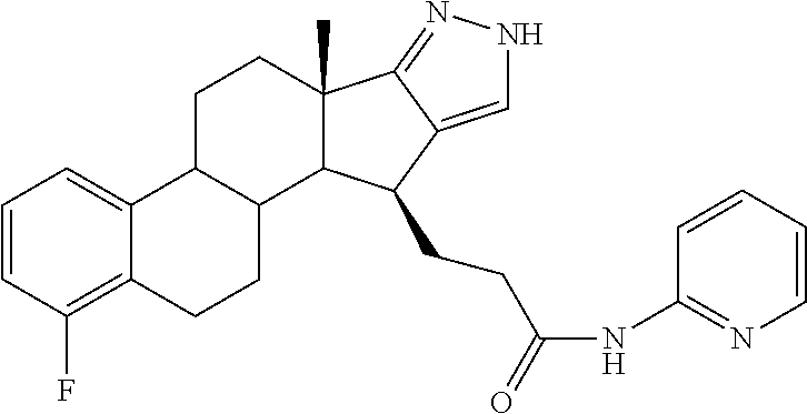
C1=CC(F)=C2C(=C1)C1C(CC2)C2C(C)(CC1)C1=NNC=C1C2CCC(NC1=NC=CC=C1)=O
